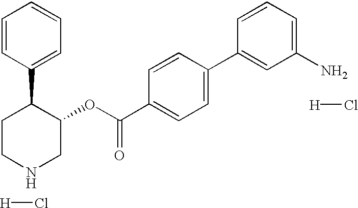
[H]Cl.C1CC(C2=CC=CC=C2)C(OC(C2=CC=C(C3=CC(N)=CC=C3)C=C2)=O)CN1.[H]Cl
